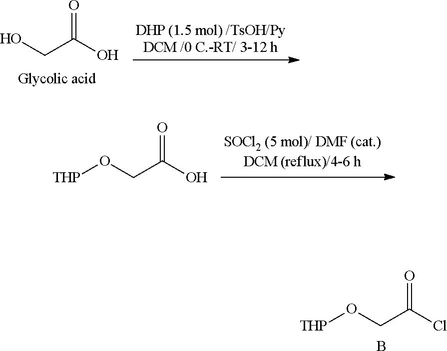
OCC(O)=O.[THP]OCC(O)=O.[THP]OCC(Cl)=O.B
